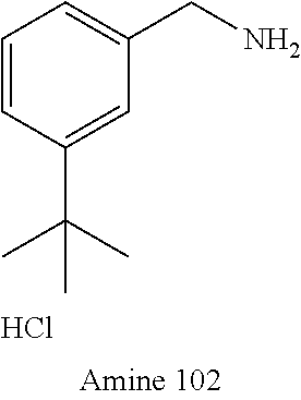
C1(C(C)(C)C)=CC(CN)=CC=C1.Cl
